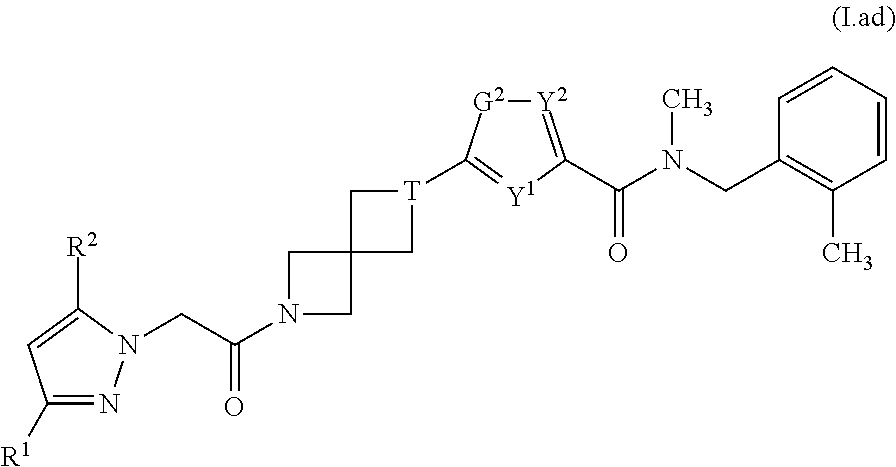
C1([R1])=NN(CC(N2CC3(C2)C[T](C2=[Y1]C(C(N(CC4=C(C)C=CC=C4)C)=O)=[Y2][G2]2)C3)=O)C([R2])=C1
